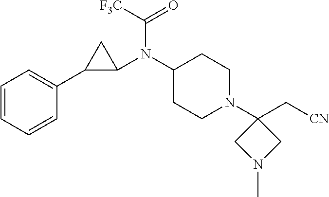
C1=CC=CC(C2C(N(C3CCN(C4(C[CN])CN(C)C4)CC3)C([F3C])=O)C2)=C1
